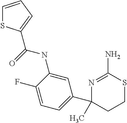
C1=C(NC(=O)C2=CC=CS2)C(F)=CC=C1C1(C)CCSC(N)=N1
